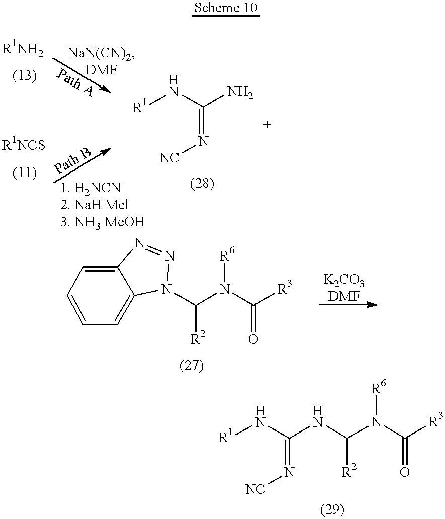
N(C([R3])=O)(C(NC(N[R1])=N[NC])[R2])[R6].[R1NH2].[R1NCS].[R1]NC(=N[NC])N.C1=CC=C2C(=C1)N(C(N(C([R3])=O)[R6])[R2])N=N2
